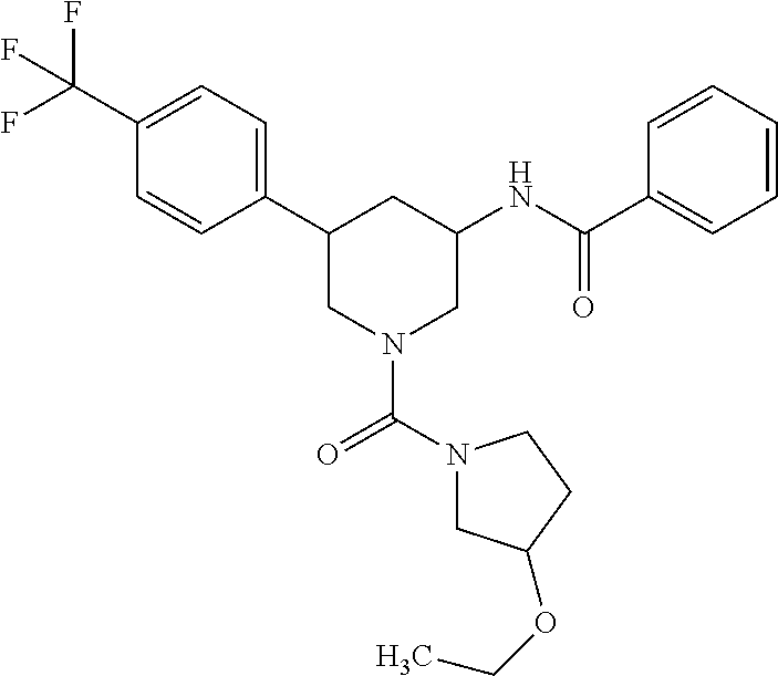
C1(C(F)(F)F)=CC=C(C2CN(C(N3CC(OCC)CC3)=O)CC(NC(C3=CC=CC=C3)=O)C2)C=C1
